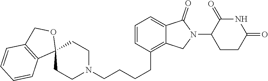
N1C(=O)C(N2C(=O)C3=CC=CC(CCCCN4CCC5(CC4)OCC4=C5C=CC=C4)=C3C2)CCC1=O
